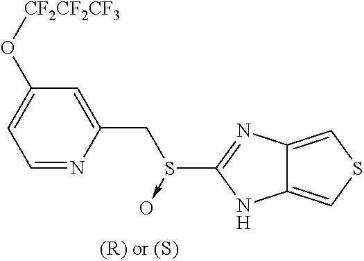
C1(O[CF2CF2CF3])=CC=NC(CS(->O)C2=NC3=CSC=C3N2)=C1
